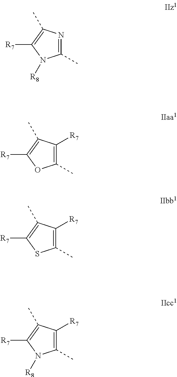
C1(C)=NC(C)=C([R7])N1[R8].C1(C)=C([R7])C(C)=C([R7])O1.C1(C)=C([R7])C(C)=C([R7])S1.C1(C)=C([R7])C(C)=C([R7])N1[R8]
